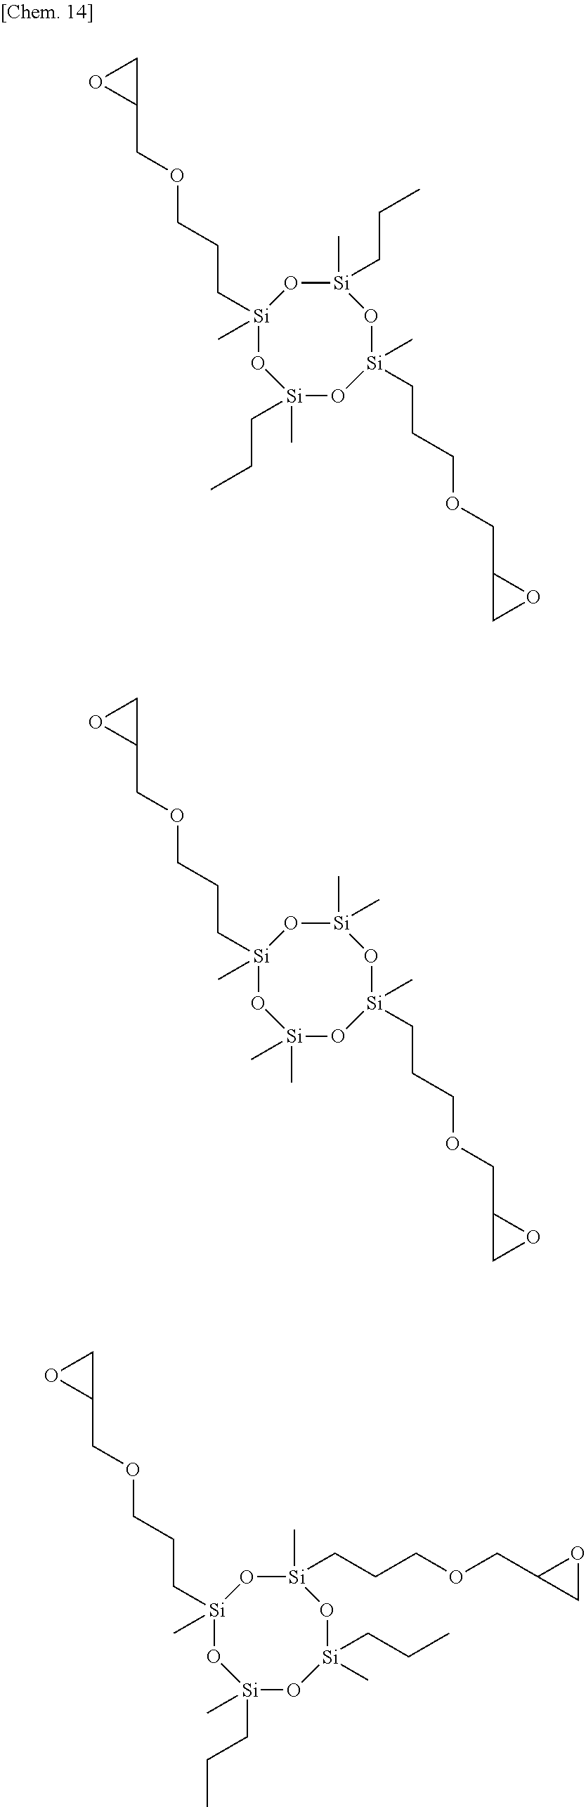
[Si]1(C)(CCC)O[Si](C)(CCCOCC2CO2)O[Si](C)(CCC)O[Si](C)(CCCOCC2CO2)O1.[Si]1(C)(C)O[Si](C)(CCCOCC2CO2)O[Si](C)(C)O[Si](C)(CCCOCC2CO2)O1.[Si]1(C)(CCCOCC2OC2)O[Si](C)(CCCOCC2CO2)O[Si](CCC)(C)O[Si](CCC)(C)O1
